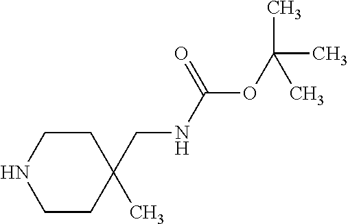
C(C1(C)CCNCC1)NC(OC(C)(C)C)=O
